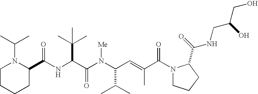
N(C(C(N(C(C(C)C)C=C(C)C(N1CCCC1C(=O)NCC(CO)O)=O)[Me])=O)C(C)(C)C)C(C1N(C(C)C)CCCC1)=O
